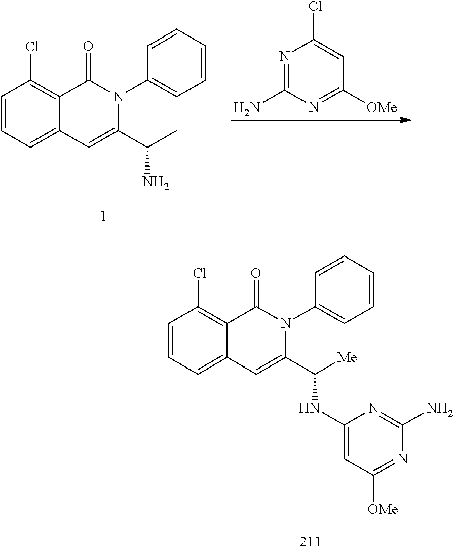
C1=CC=C2C(=C1Cl)C(=O)N(C1=CC=CC=C1)C(C(C)N)=C2.N1=C(N)N=C([OMe])C=C1Cl.C1=CC=C2C(=C1Cl)C(=O)N(C1=CC=CC=C1)C(C([Me])NC1=CC([OMe])=NC(N)=N1)=C2
